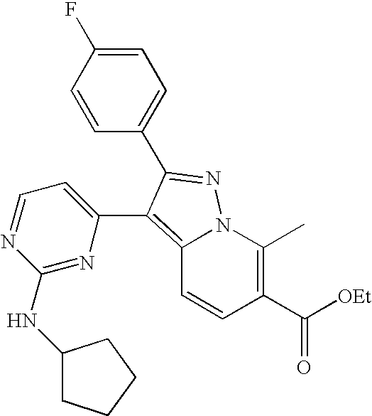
C1=C(F)C=CC(C2=NN3C(=C2C2=CC=NC(NC4CCCC4)=N2)C=CC(C([OEt])=O)=C3C)=C1
